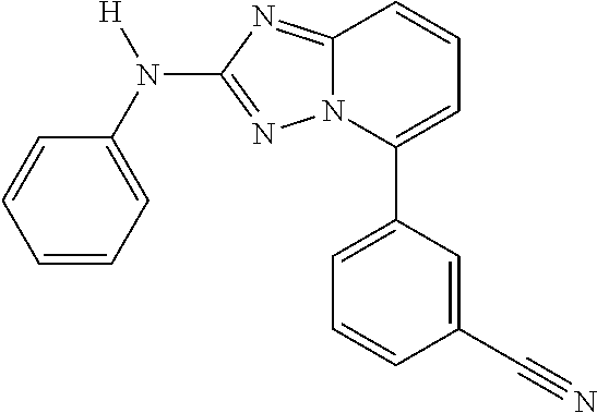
C1=CC=C(N(C2=NN3C(=N2)C=CC=C3C2=CC=CC(C#N)=C2)[H])C=C1
